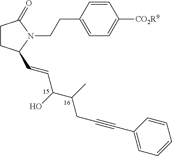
C1CC(C=CC(C(C)CC#CC2=CC=CC=C2)O)N(CCC2=CC=C([CO2R9])C=C2)C1=O
